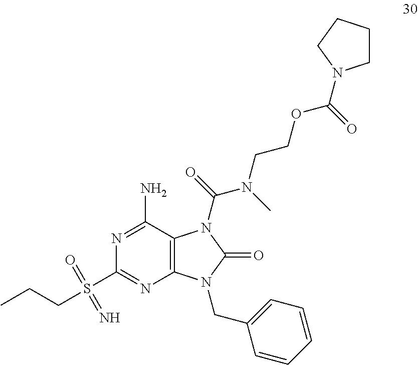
N1=C(N)C2=C(N=C1S(CCC)(=O)=N)N(CC1=CC=CC=C1)C(=O)N2C(=O)N(C)CCOC(=O)N1CCCC1
